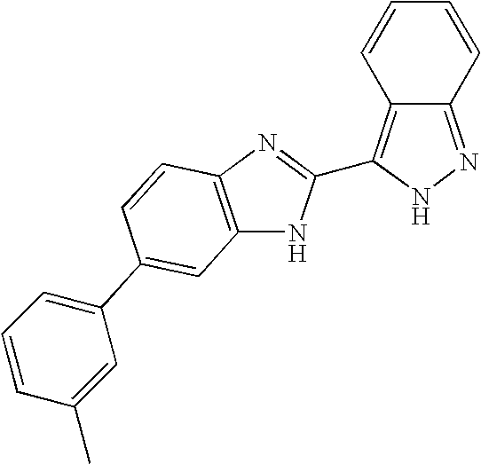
C12=NNC(C3=NC4=C(N3)C=C(C3=CC=CC(C)=C3)C=C4)=C1C=CC=C2
